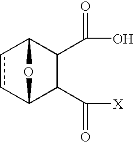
c1cC2C(C(=O)[X])C(C(=O)O)C1O2
